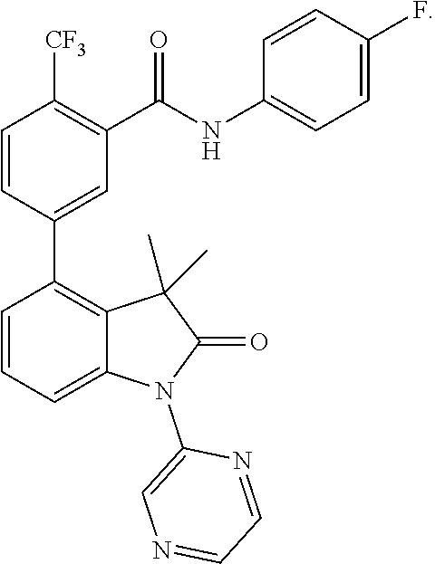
C1=CC(C2=C3C(=CC=C2)N(C2=CN=CC=N2)C(=O)C3(C)C)=CC(C(NC2=CC=C(F)C=C2)=O)=C1[CF3]
